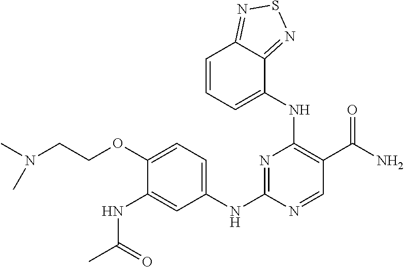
C1(OCCN(C)C)=CC=C(NC2=NC(NC3=CC=CC4=NSN=C34)=C(C(N)=O)C=N2)C=C1NC(C)=O
